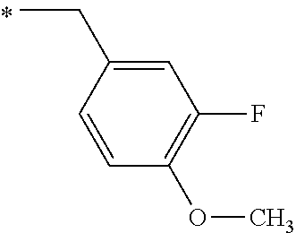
C1(CC)=CC(F)=C(OC)C=C1
